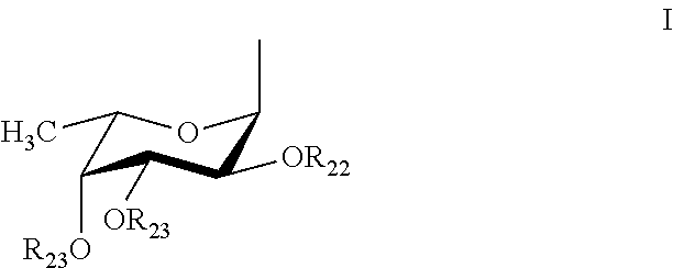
C1(C)C([R23O])C([OR23])C([OR22])C(C)O1
